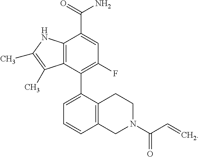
C12=C(C(C3=CC=CC4=C3CCN(C(C=C)=O)C4)=C(F)C=C1C(=O)N)C(C)=C(C)N2
